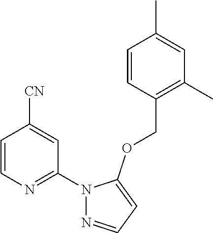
C1=CN=C(N2N=CC=C2OCC2=C(C)C=C(C)C=C2)C=C1[CN]
